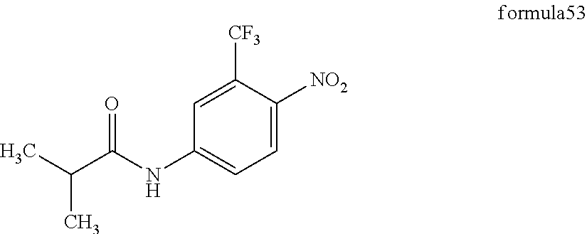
C1=C([NO2])C([CF3])=CC(NC(C(C)C)=O)=C1
